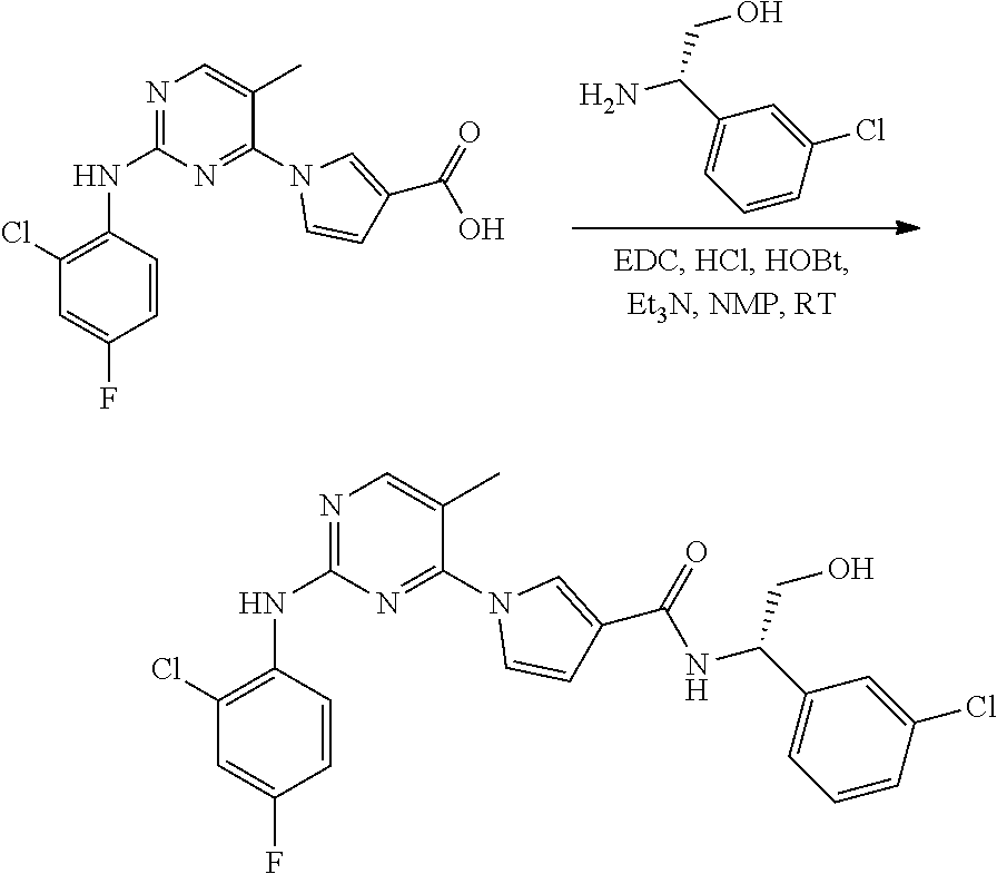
C1=CC(Cl)=CC(C(N)CO)=C1.N1=C(NC2=C(Cl)C=C(F)C=C2)N=C(N2C=CC(C(O)=O)=C2)C(C)=C1.N1=C(NC2=C(Cl)C=C(F)C=C2)N=C(N2C=CC(C(=O)NC(C3=CC=CC(Cl)=C3)CO)=C2)C(C)=C1
